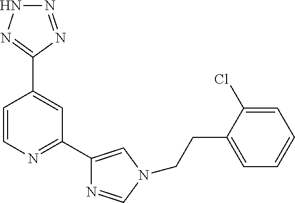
C1=CN=C(C2=CN(CCC3=CC=CC=C3Cl)C=N2)C=C1C1=NNN=N1
